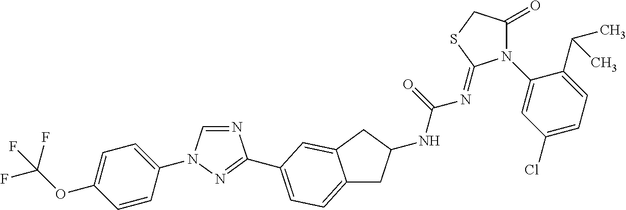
C1=CC(N2C=NC(C3=CC=C4CC(NC(=O)N=C5N(C6=CC(Cl)=CC=C6C(C)C)C(=O)CS5)CC4=C3)=N2)=CC=C1OC(F)(F)F
